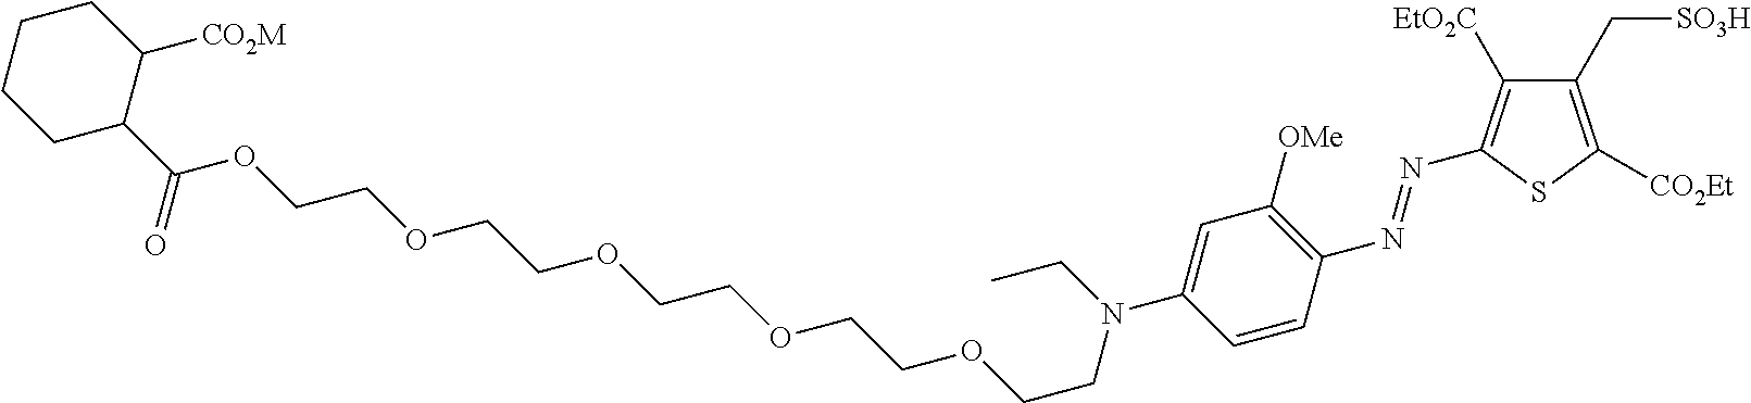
C1CCC(C(OCCOCCOCCOCCOCCN(C2=CC([OMe])=C(N=NC3=C([EtO2C])C(C[SO3H])=C([CO2Et])S3)C=C2)CC)=O)C([CO2M])C1
